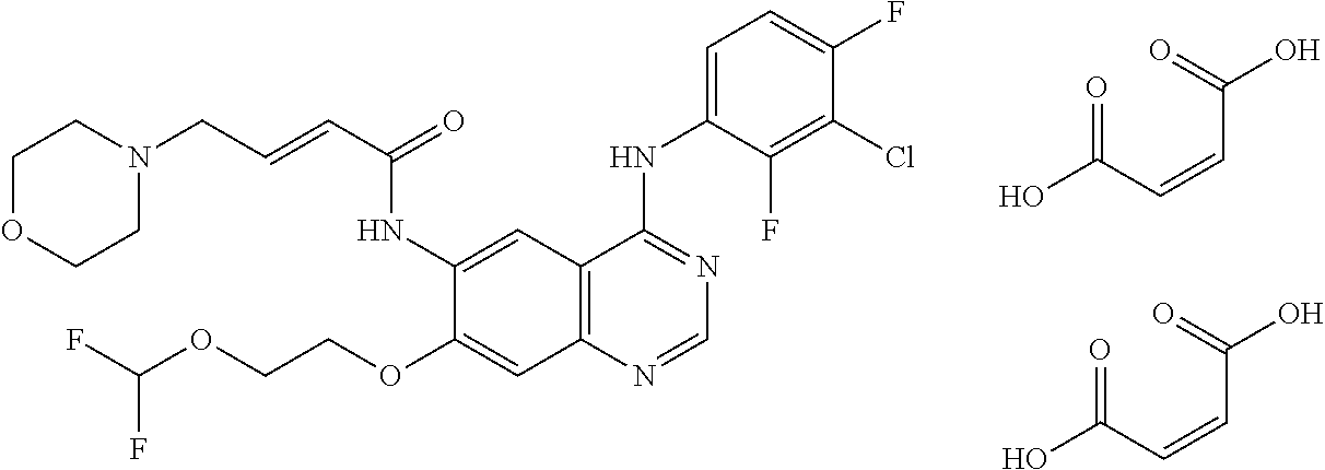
N1(CC=CC(=O)NC2=CC3=C(C=C2OCCOC(F)F)N=CN=C3NC2=CC=C(F)C(Cl)=C2F)CCOCC1.O=C(C=CC(O)=O)O.O=C(C=CC(O)=O)O
